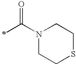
C(N1CCSCC1)(=O)C
